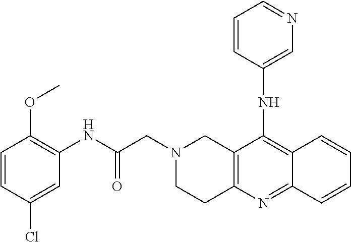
C1=CC(Cl)=CC(NC(CN2CC3=C(CC2)N=C2C(=C3NC3=CN=CC=C3)C=CC=C2)=O)=C1OC
